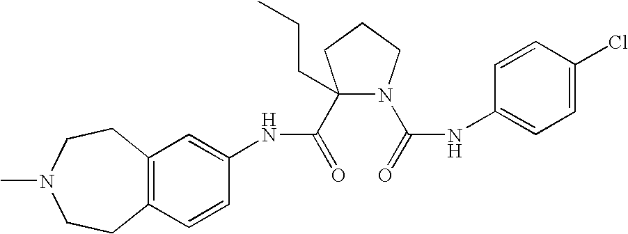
C12=C(C=CC(NC(=O)C3(CCC)N(C(=O)NC4=CC=C(Cl)C=C4)CCC3)=C1)CCN(C)CC2
